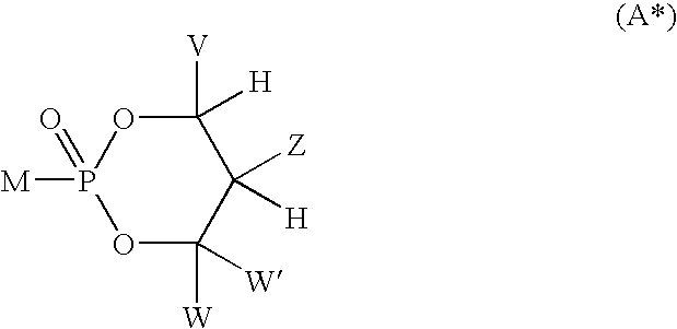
O1C([W])([W])C([H])([Z])C([V])([H])OP1([M])=O
